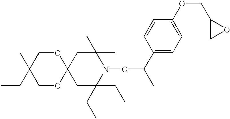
C1C(CC)(CC)N(OC(C)C2=CC=C(OCC3CO3)C=C2)C(C)(C)CC12OCC(C)(CC)CO2
